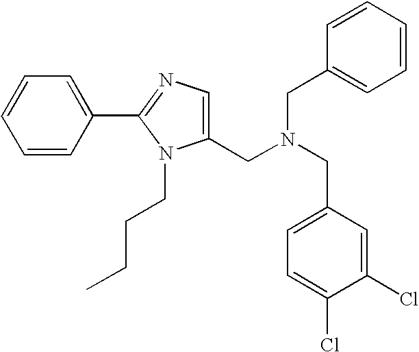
C1(CN(CC2=CC=C(Cl)C(Cl)=C2)CC2=CC=CC=C2)=CN=C(C2=CC=CC=C2)N1CCCC
